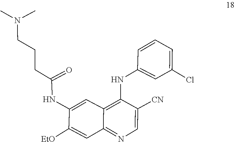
C(CC(=O)NC1=CC2=C(NC3=CC(Cl)=CC=C3)C([CN])=CN=C2C=C1[EtO])CN(C)C
